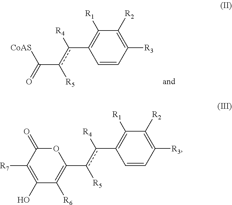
C1([R3])=C([R2])C([R1])=C(c(c(C(=O)[CoAS])[R5])[R4])C=C1.C1([R3])=C([R2])C([R1])=C(c(c(C2=C([R6])C(O)=C([R7])C(=O)O2)[R5])[R4])C=C1
